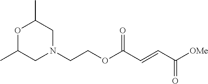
C(COC(C=CC([OMe])=O)=O)N1CC(C)OC(C)C1
